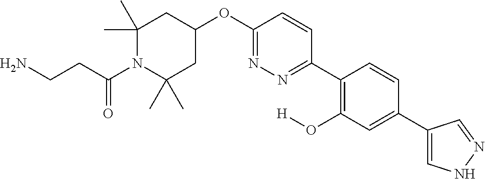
C1(C)(C)CC(OC2=NN=C(C3=C(O[H])C=C(C4=CNN=C4)C=C3)C=C2)CC(C)(C)N1C(CCN)=O
